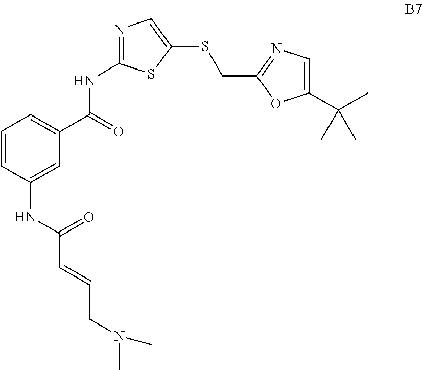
N1=C(NC(C2=CC=CC(NC(C=CCN(C)C)=O)=C2)=O)SC(SCC2=NC=C(C(C)(C)C)O2)=C1
